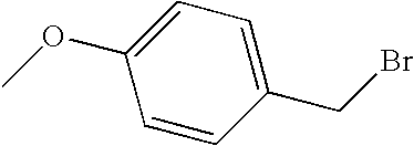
C1(CBr)=CC=C(OC)C=C1
